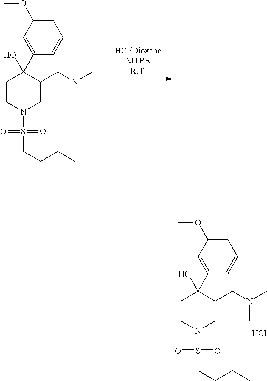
C(CC)CS(=O)(=O)N1CC(CN(C)C)C(C2=CC(OC)=CC=C2)(O)CC1.Cl.C(CC)CS(=O)(=O)N1CC(CN(C)C)C(C2=CC(OC)=CC=C2)(O)CC1
